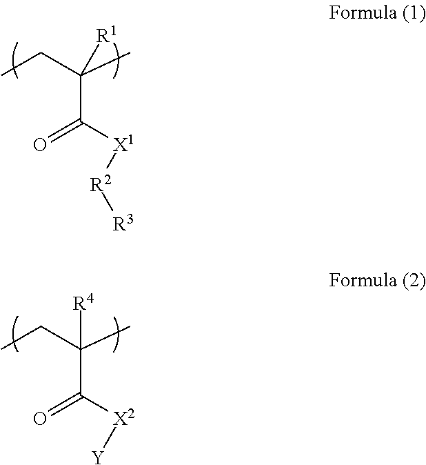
C(C([X1][R2][R3])=O)(CC)(C)[R1].C(C([X2][Y])=O)(CC)(C)[R4]
